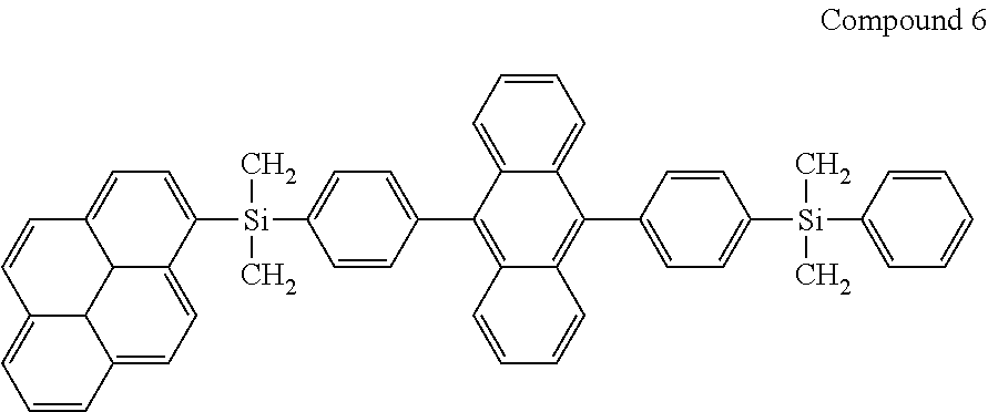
C12=CC=C3C4C1C(=CC=C2)C=CC4=CC=C3[Si](C1=CC=C(C2=C3C(=C(C4=CC=C([Si](C5=CC=CC=C5)(C)C)C=C4)C4=CC=CC=C24)C=CC=C3)C=C1)(C)C
